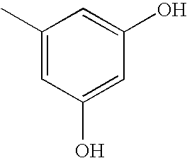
C1(O)=CC(O)=CC(C)=C1
